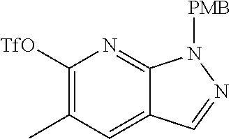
C1([TfO])=C(C)C=C2C(=N1)N([PMB])N=C2
